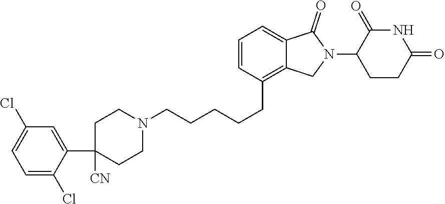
C1=CC(CCCCCN2CCC(C3=CC(Cl)=CC=C3Cl)([CN])CC2)=C2C(=C1)C(=O)N(C1C(=O)NC(=O)CC1)C2
